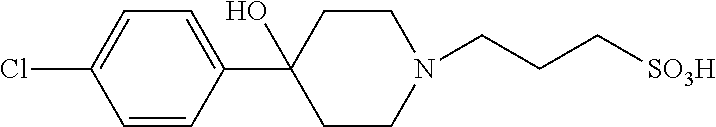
N1(CCC[SO3H])CCC(C2=CC=C(Cl)C=C2)(O)CC1
